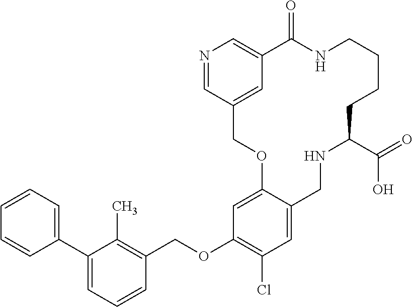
C1=C2C(=CC(OCC3=C(C)C(C4=CC=CC=C4)=CC=C3)=C1Cl)OCC1=CC(=CN=C1)C(=O)NCCCCC(C(=O)O)NC2
